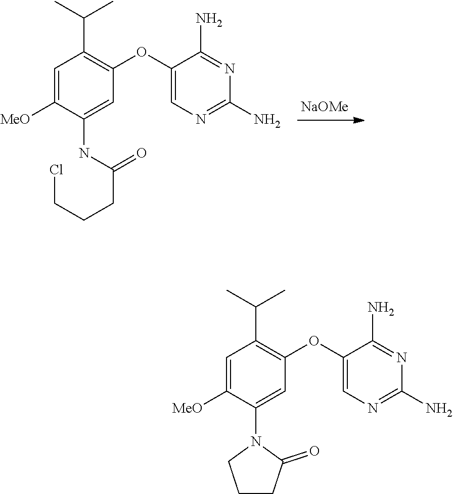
C(C1=C(OC2=CN=C(N)N=C2N)C=C(NC(CCCCl)=O)C([MeO])=C1)(C)C.[NaOMe].C(C1=C(OC2=CN=C(N)N=C2N)C=C(N2CCCC2=O)C([MeO])=C1)(C)C
